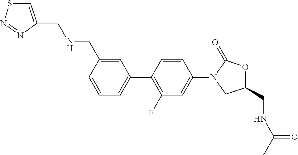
C1(CNC(C)=O)OC(=O)N(C2=CC(F)=C(C3=CC=CC(C[N H]CC4=CSN=N4)=C3)C=C2)C1
